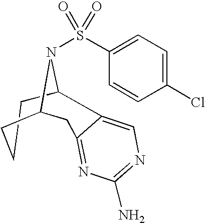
C1CCC2CC3=NC(N)=NC=C3C1N2S(=O)(=O)C1=CC=C(Cl)C=C1
